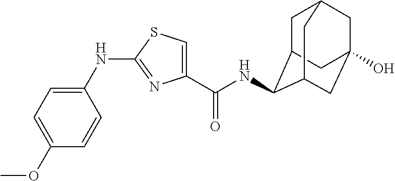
C1=C(NC2=NC(C(NC3C4CC5CC(O)(CC3C5)C4)=O)=CS2)C=CC(OC)=C1
